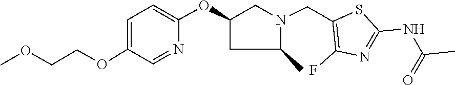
C1(OC2=CC=C(OCCOC)C=N2)CC(C)N(CC2=C(F)N=C(NC(=O)C)S2)C1
